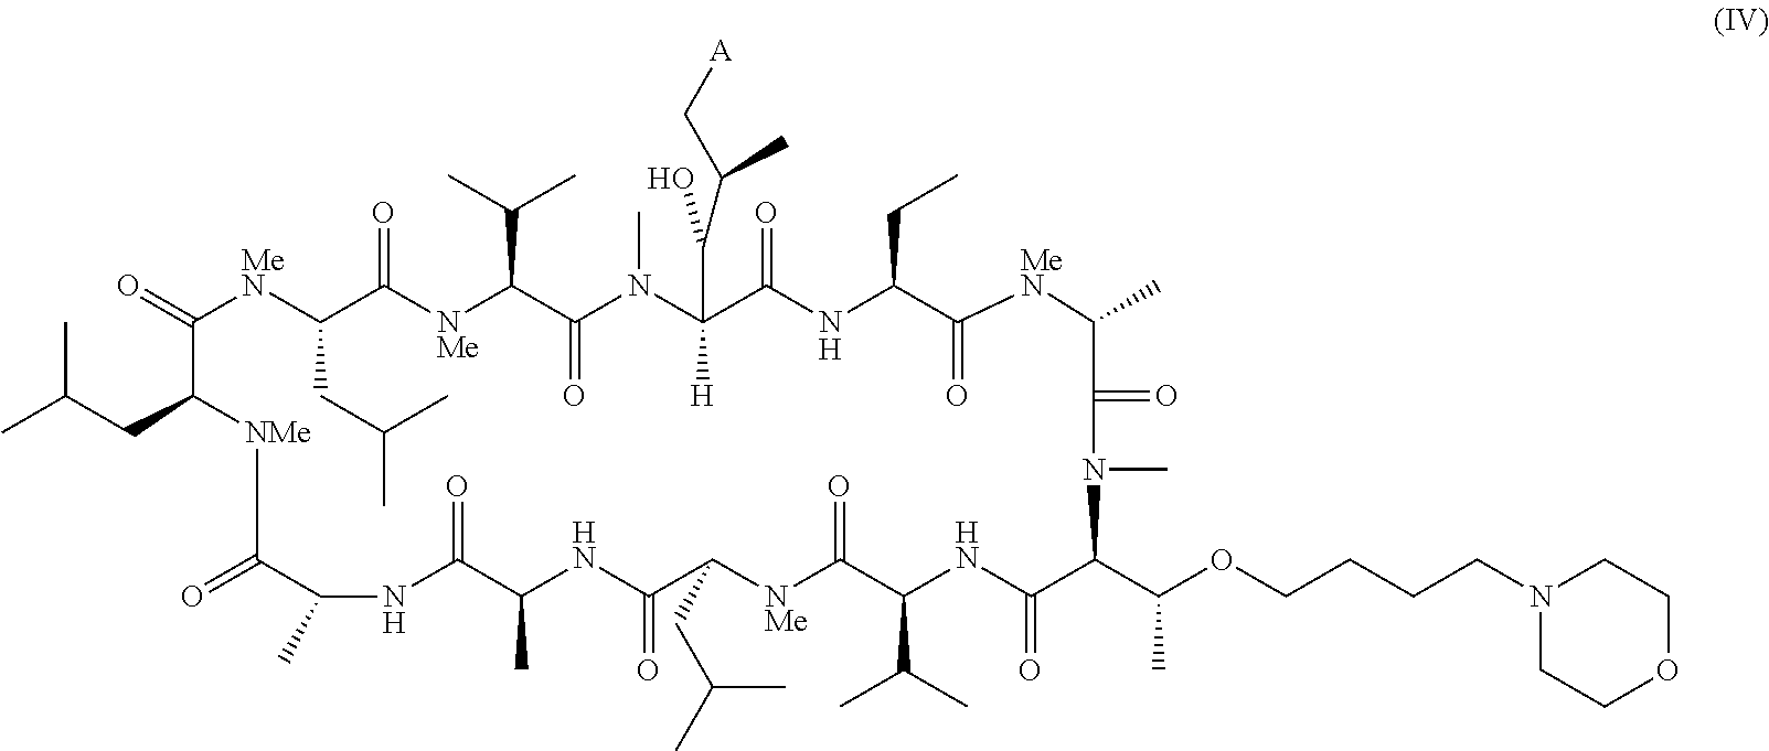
C1(C)NC(=O)C(C)NC(=O)C(CC(C)C)[NMe]C(=O)C(C(C)C)NC(=O)C(C(OCCCCN2CCOCC2)C)N(C)C(=O)C(C)[MeN]C(=O)C(CC)NC(=O)C([H])(C(O)C(C)C[A])N(C)C(=O)C(C(C)C)[NMe]C(=O)C(CC(C)C)[MeN]C(=O)C(CC(C)C)[NMe]C1=O
